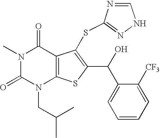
N1(C)C(=O)N(CC(C)C)C2=C(C1=O)C(SC1=NNC=N1)=C(C(C1=CC=CC=C1[CF3])O)S2
